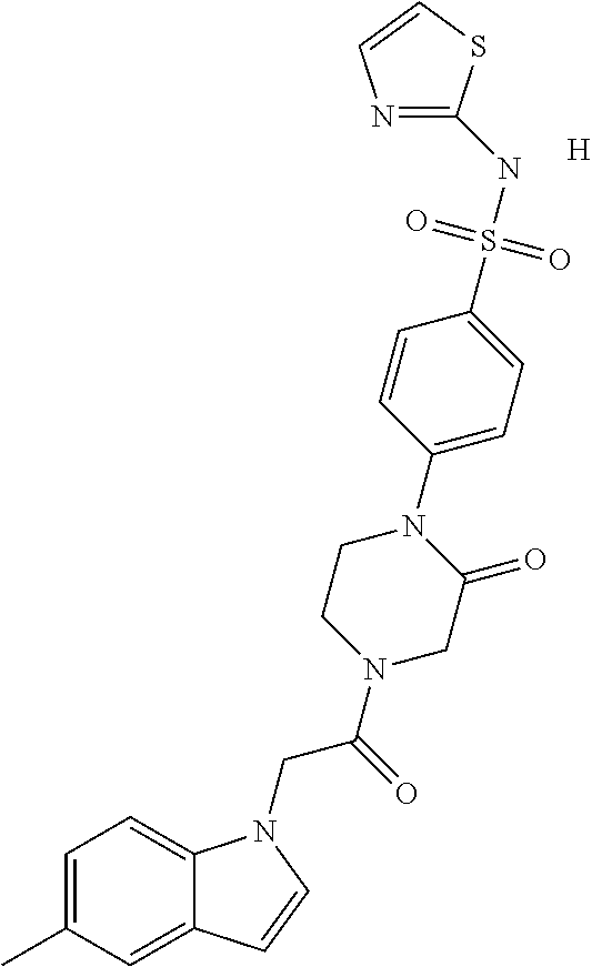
[H].N1=C(NS(C2=CC=C(N3C(=O)CN(C(CN4C5=CC=C(C)C=C5C=C4)=O)CC3)C=C2)(=O)=O)SC=C1
